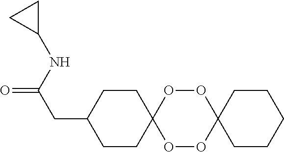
C1CC2(CCC1)OOC1(OO2)CCC(CC(=O)NC2CC2)CC1
